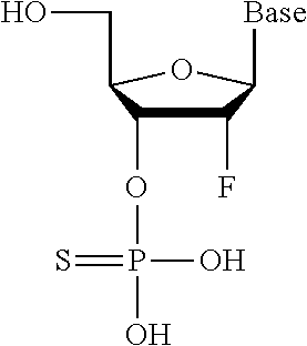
C1(F)C(OP(O)(O)=S)C(CO)OC1[Base]
